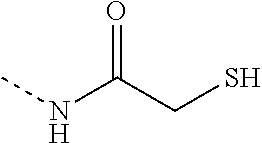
CNC(CS)=O
